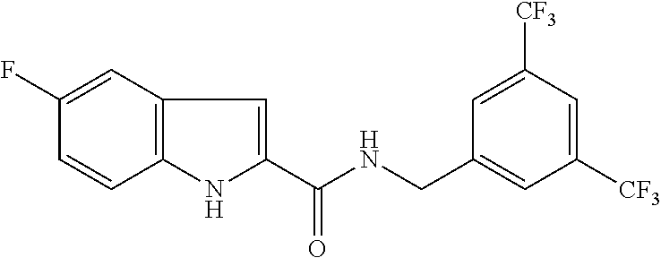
C1(F)=CC2=C(C=C1)NC(C(NCC1=CC([CF3])=CC([CF3])=C1)=O)=C2
